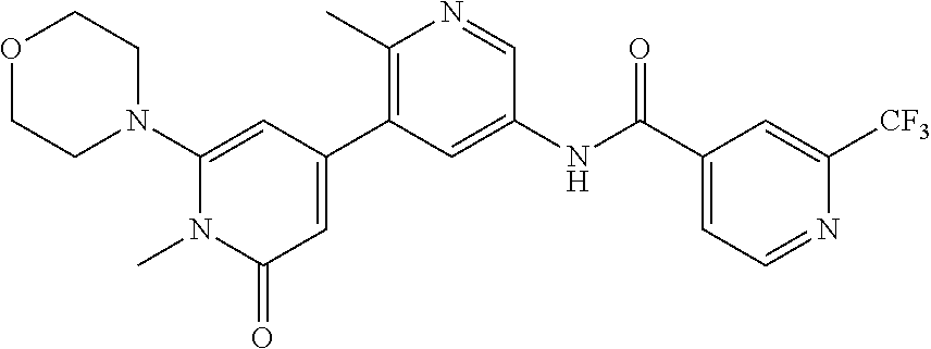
O1CCN(C2=CC(C3=C(C)N=CC(NC(C4=CC=NC([CF3])=C4)=O)=C3)=CC(=O)N2C)CC1
